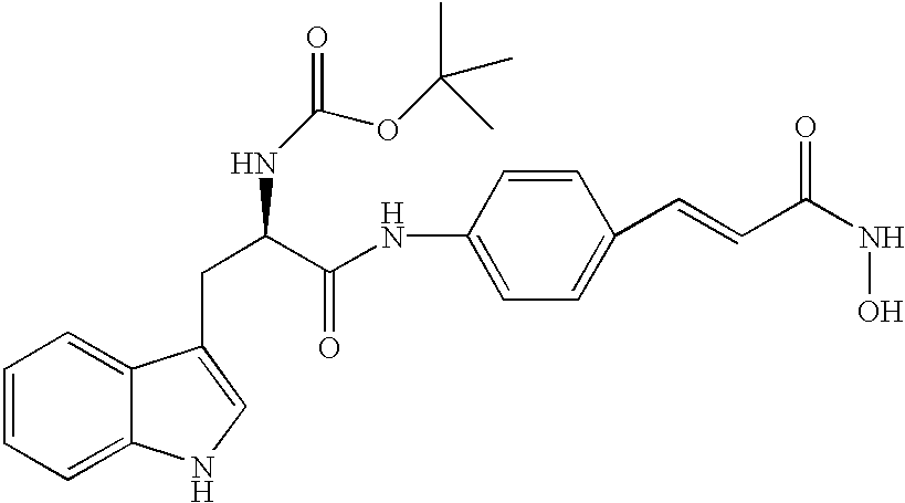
C1=CC=C2C(=C1)C(CC(C(NC1=CC=C(C=CC(NO)=O)C=C1)=O)NC(OC(C)(C)C)=O)=CN2
